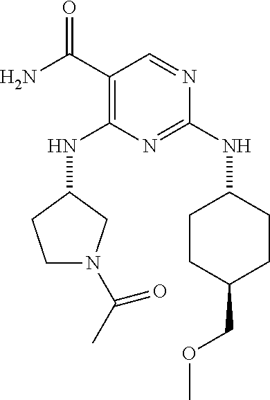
O=C(C1=C(NC2CCN(C(C)=O)C2)N=C(NC2CCC(COC)CC2)N=C1)N
